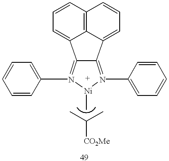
C12=N(C3=CC=CC=C3)[Ni](C)N(C3=CC=CC=C3)=C1C1=CC=CC3=C1C2=CC=C3.CC(C)[CO2Me]
